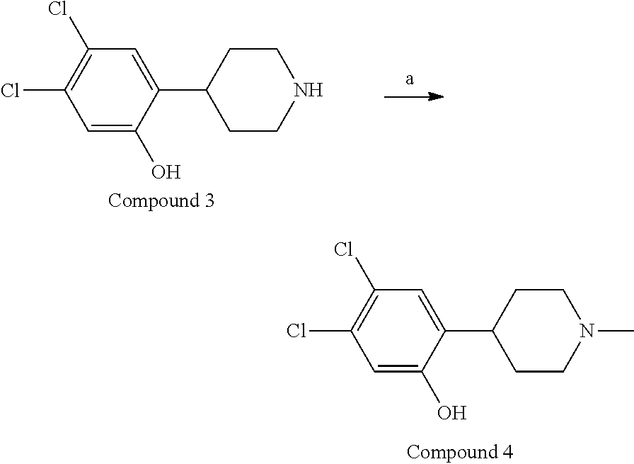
C1(Cl)=C(Cl)C=C(C2CCN(C)CC2)C(O)=C1.C1=C(C2CCNCC2)C(O)=CC(Cl)=C1Cl
